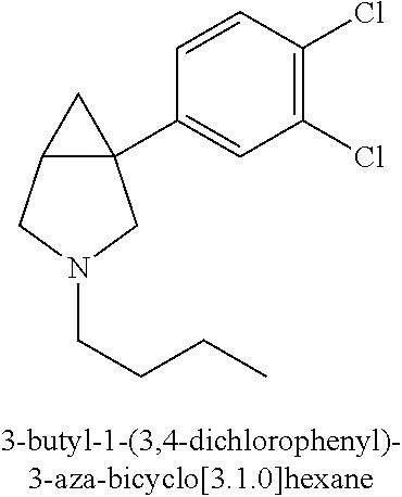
C12C(C3=CC(Cl)=C(Cl)C=C3)(C1)CN(CCCC)C2
